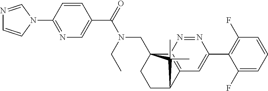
C1(C(=O)N(CC)CC23CCC(C4=C2N=NC(C2=C(F)C=CC=C2F)=C4)C3(C)C)=CN=C(N2C=NC=C2)C=C1
